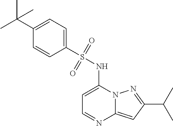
C1=C(NS(C2=CC=C(C(C)(C)C)C=C2)(=O)=O)N2C(=CC(C(C)C)=N2)N=C1
